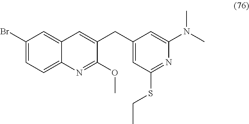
C1(Br)=CC=C2C(=C1)C=C(CC1=CC(SCC)=NC(N(C)C)=C1)C(OC)=N2
